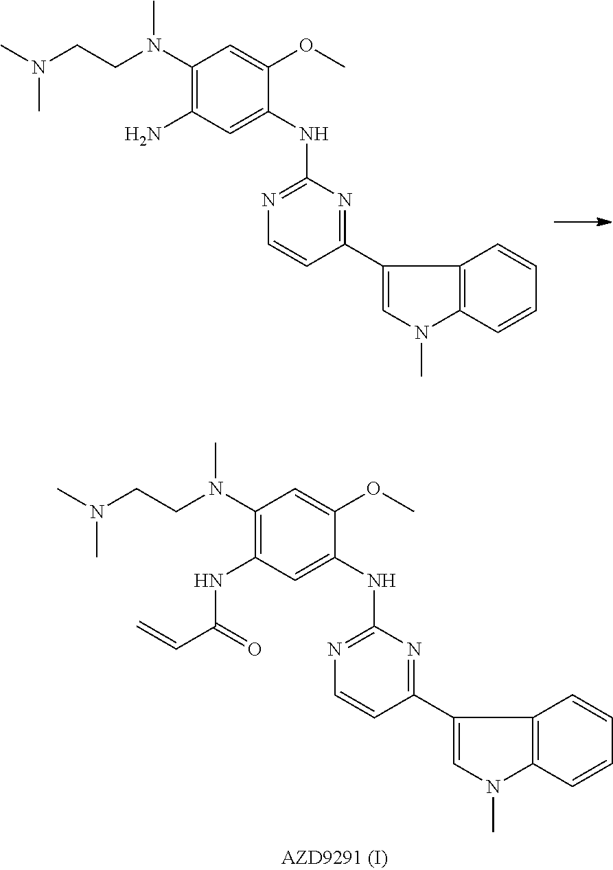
C1(N(CCN(C)C)C)=C(N)C=C(NC2=NC=CC(C3=CN(C)C4=C3C=CC=C4)=N2)C(OC)=C1.C1(N(CCN(C)C)C)=C(NC(C=C)=O)C=C(NC2=NC=CC(C3=CN(C)C4=C3C=CC=C4)=N2)C(OC)=C1
